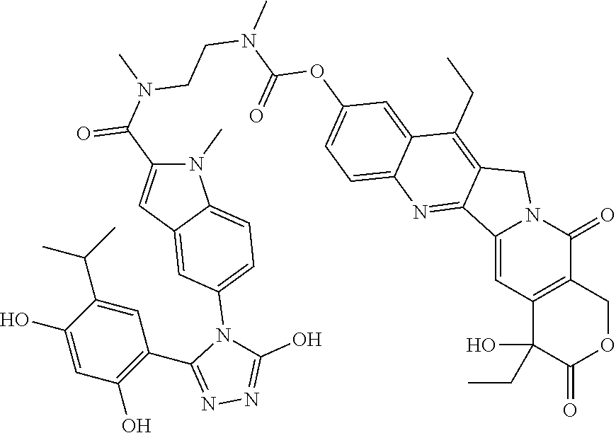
C12=CC3=C(C(=O)N1CC1=C(CC)C4=CC(OC(N(CCN(C(=O)C5=CC6=CC(N7C(O)=NN=C7C7=C(O)C=C(O)C(C(C)C)=C7)=CC=C6N5C)C)C)=O)=CC=C4N=C21)COC(=O)C3(O)CC
